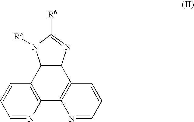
C1=NC2=C(C=C1)C1=C(C3=C2N=CC=C3)N=C([R6])N1[R5]
